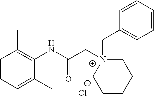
C1=CC=C(C)C(NC(C[N+]2(CC3=CC=CC=C3)CCCCC2)=O)=C1C.[Cl-]
